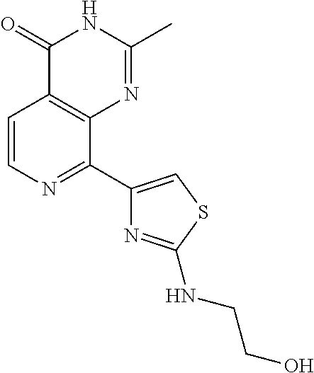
C1=CN=C(C2=CSC(NCCO)=N2)C2=C1C(=O)NC(C)=N2
